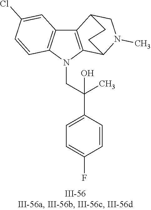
N1(CC(C2=CC=C(F)C=C2)(C)O)C2=C(C3=C1C=CC(Cl)=C3)C1CN(C)C2CC1
